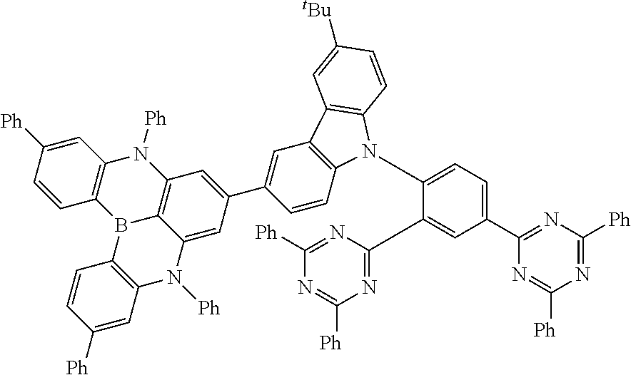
C12=C(B3C4=C(N([Ph])C5=C3C=CC([Ph])=C5)C=C(C3=CC5=C(C=C3)N(C3=CC=C(C6=NC([Ph])=NC([Ph])=N6)C=C3C3=NC([Ph])=NC([Ph])=N3)C3=C5C=C([tBu])C=C3)C=C4N1[Ph])C=CC([Ph])=C2
